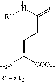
C(CCC(N)[COOH])(N[R])=O
